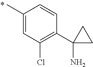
C1(C)=CC(Cl)=C(C2(N)CC2)C=C1
